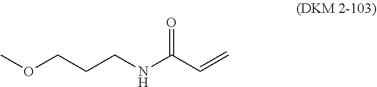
C(CCNC(C=C)=O)OC
